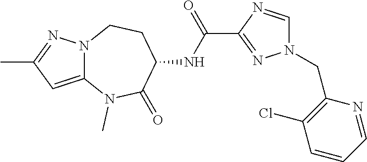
N12C(=CC(C)=N1)N(C)C(=O)C(NC(C1=NN(CC3=C(Cl)C=CC=N3)C=N1)=O)CC2
